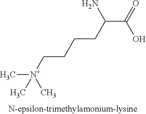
C(C(=O)O)(CCCC[N+](C)(C)C)N
